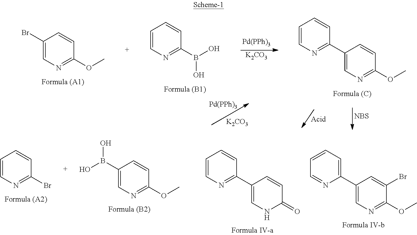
C1(Br)=CN=C(OC)C=C1.C1=CN=C(B(O)O)C=C1.[K2CO3].C1=CN=C(C2=CN=C(OC)C=C2)C=C1.[NBS].[K2CO3].C1=CN=C(Br)C=C1.OB(O)C1=CN=C(OC)C=C1.C1=CN=C(C2=CNC(=O)C=C2)C=C1.C1=CC=C(C2=CN=C(OC)C(Br)=C2)N=C1
